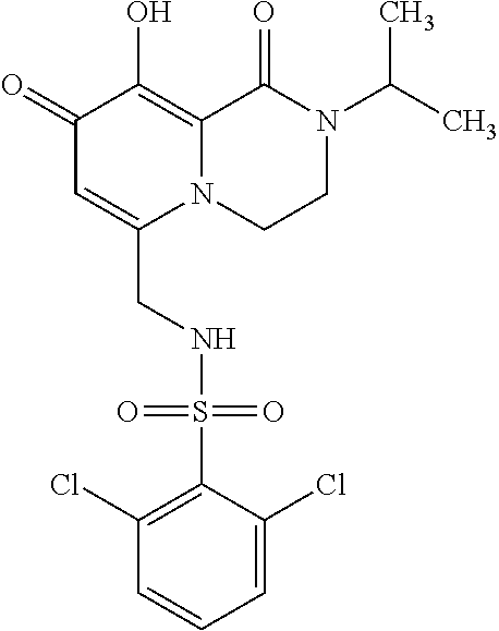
C1(=O)C=C(CNS(C2=C(Cl)C=CC=C2Cl)(=O)=O)N2C(=C1O)C(=O)N(C(C)C)CC2
